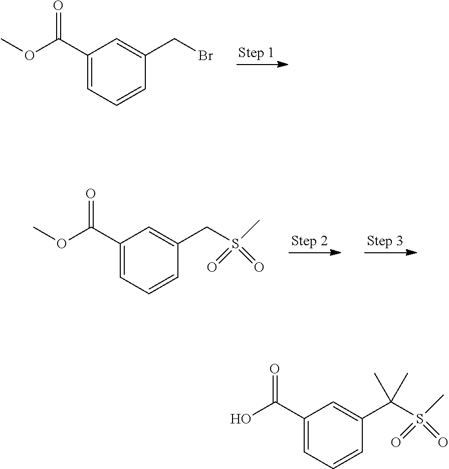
C1(C(OC)=O)=CC=CC(CBr)=C1.C1(C(OC)=O)=CC=CC(CS(C)(=O)=O)=C1.C1(C(O)=O)=CC=CC(C(S(C)(=O)=O)(C)C)=C1
